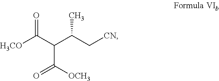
O=C(C(C(C[CN])C)C([OCH3])=O)[H3CO]
